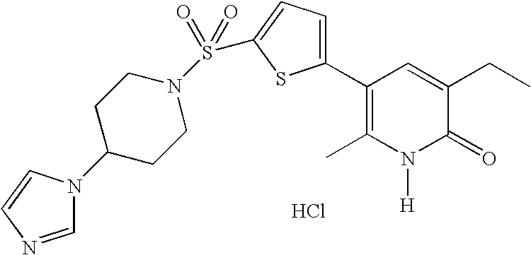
Cl.N1(S(=O)(=O)C2=CC=C(C3=C(C)N([H])C(=O)C(CC)=C3)S2)CCC(N2C=NC=C2)CC1
